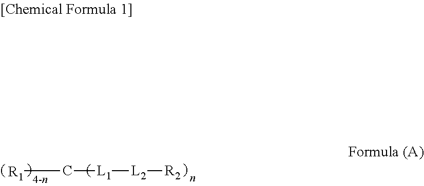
[R1]C[L1][L2][R2]
